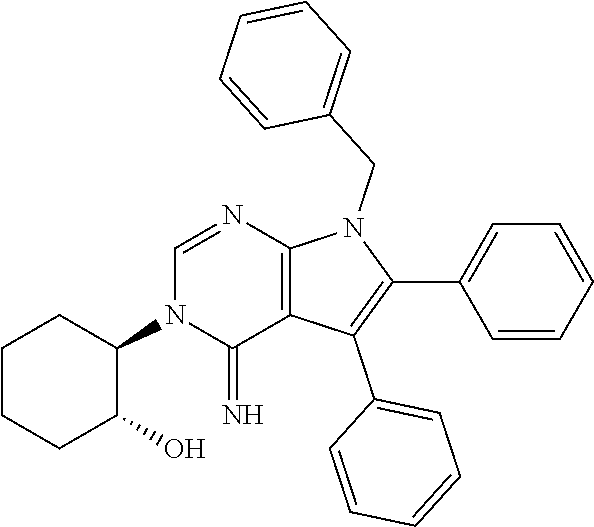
C1(C2=CC=CC=C2)=C(C2=CC=CC=C2)C2=C(N1CC1=CC=CC=C1)N=CN(C1CCCCC1O)C2=N
